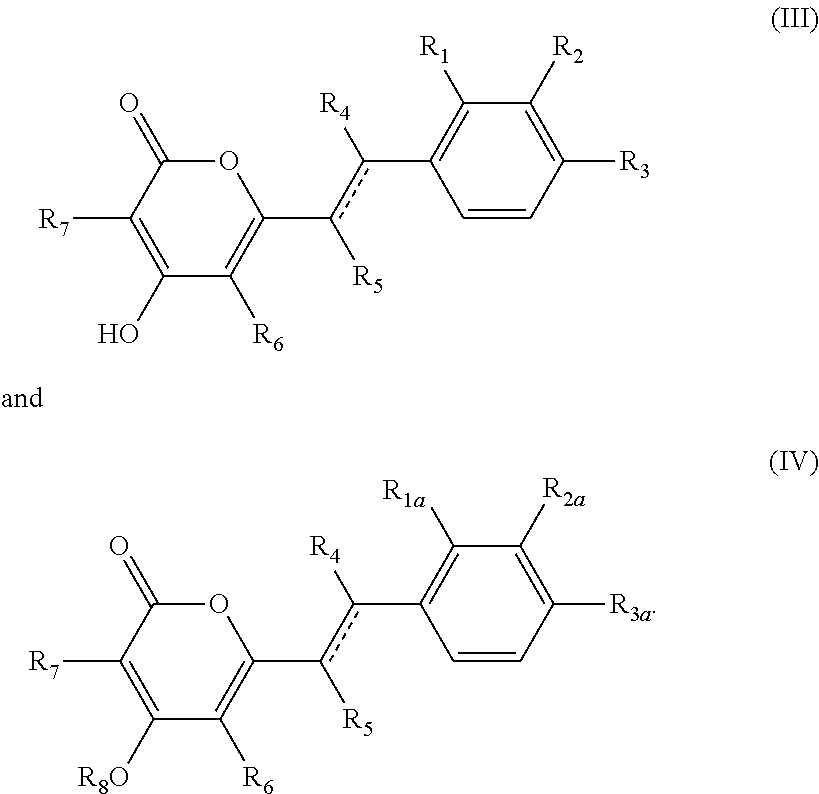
[R5]c(C1=C([R6])C([R8O])=C([R7])C(=O)O1)c(C1=C([R1a])C([R2a])=C([R3a])C=C1)[R4].[R5]c(C1=C([R6])C(O)=C([R7])C(=O)O1)c(C1=C([R1])C([R2])=C([R3])C=C1)[R4]
